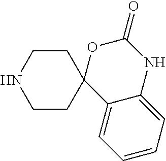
C1C2(CCNC1)C1=CC=CC=C1NC(=O)O2
